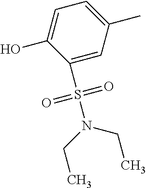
C1=C(O)C(S(=O)(=O)N(CC)CC)=CC(C)=C1
